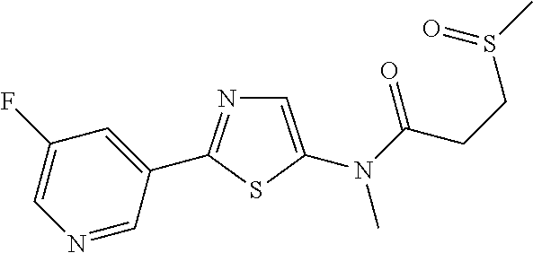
N1=CC(C2=NC=C(N(C(CCS(=O)C)=O)C)S2)=CC(F)=C1
